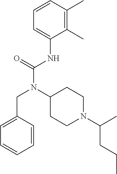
C1=CC(C)=C(C)C(NC(N(C2CCN(C(C)CCC)CC2)CC2=CC=CC=C2)=O)=C1
